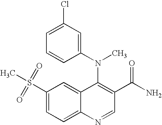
C1(S(C)(=O)=O)=CC=C2C(=C1)C(N(C1=CC(Cl)=CC=C1)C)=C(C(N)=O)C=N2
